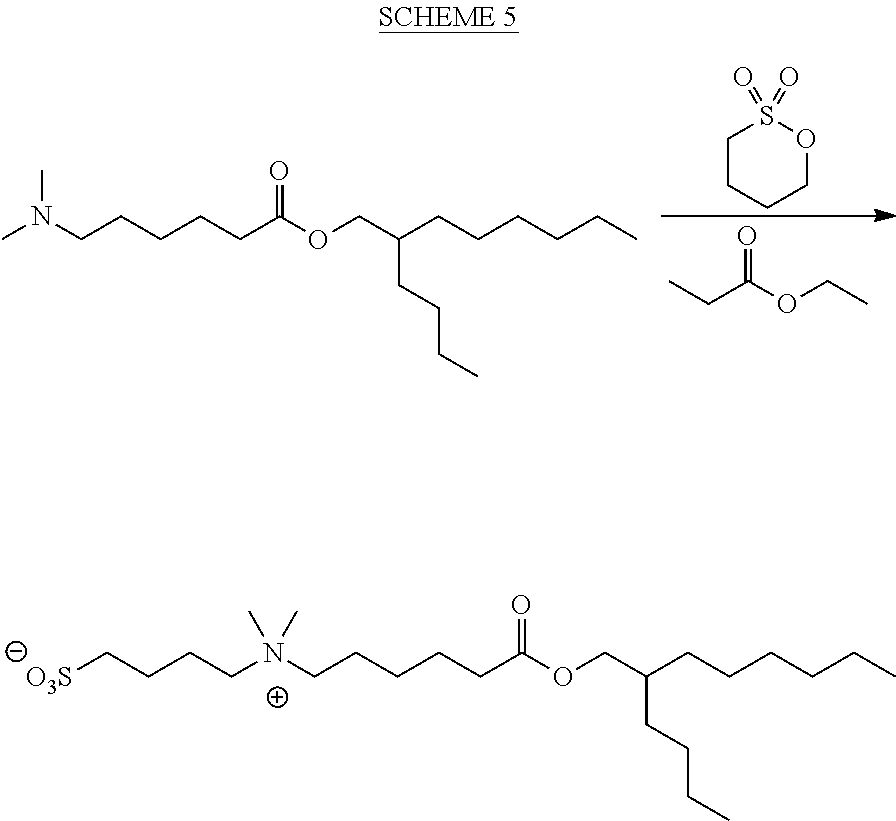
O(CC(CCCCCC)CCCC)C(CCCCCN(C)C)=O.C1CCCOS1(=O)=O.CCC(OCC)=O.O(CC(CCCCCC)CCCC)C(CCCCCN(C)(C)CCCC[O3S])=O
